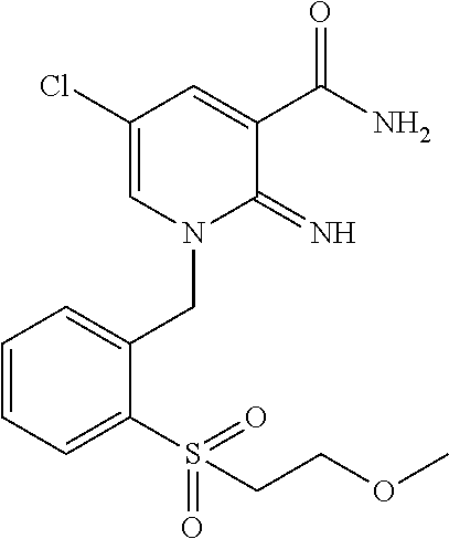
C1(Cl)=CN(CC2=CC=CC=C2S(=O)(=O)CCOC)C(=N)C(C(N)=O)=C1
